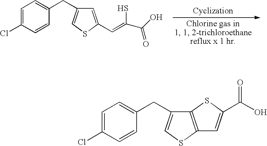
C1=C(Cl)C=CC(CC2=CSC(C=C(S)C(O)=O)=C2)=C1.C1=C(Cl)C=CC(CC2=CSC3=C2SC(C(=O)O)=C3)=C1
